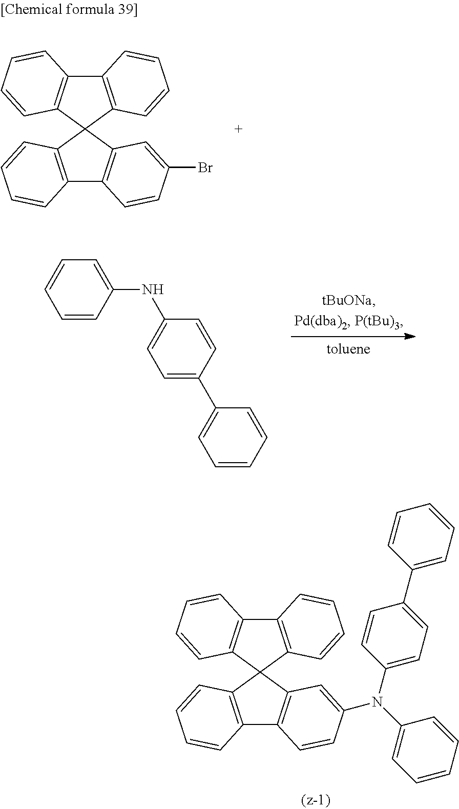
C12=C(C=CC=C1)C1(C3=C2C=CC=C3)C2=C(C3=C1C=C(Br)C=C3)C=CC=C2.C1=C(C2=CC=CC=C2)C=CC(NC2=CC=CC=C2)=C1.C12=C(C=CC=C1)C1(C3=C2C=CC=C3)C2=C(C3=C1C=C(N(C1=CC=C(C4=CC=CC=C4)C=C1)C1=CC=CC=C1)C=C3)C=CC=C2
